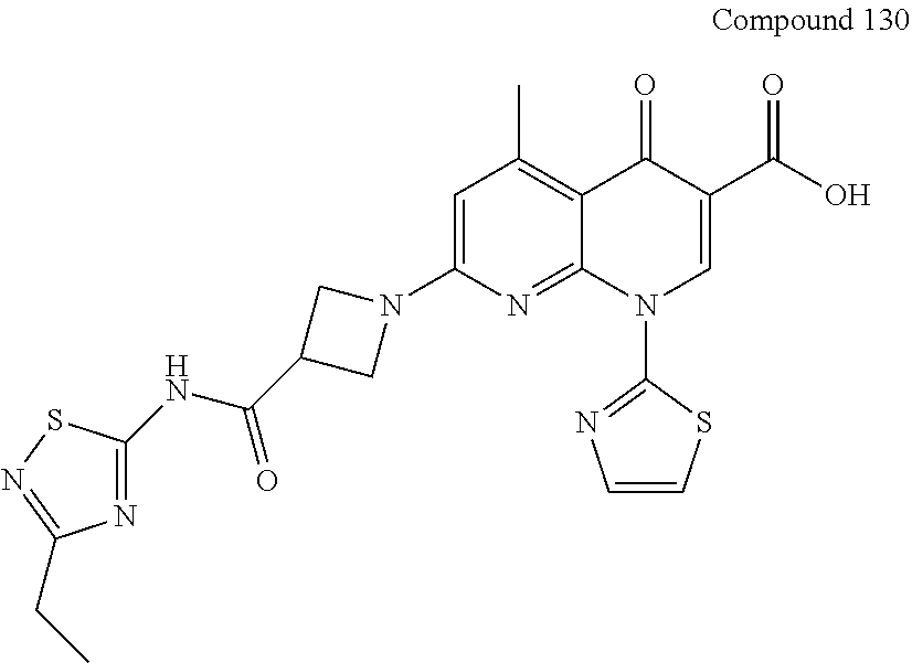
C1=C(N2CC(C(NC3=NC(CC)=NS3)=O)C2)N=C2C(=C1C)C(=O)C(C(O)=O)=CN2C1=NC=CS1
